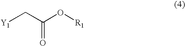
[Y1]CC(O[R1])=O
